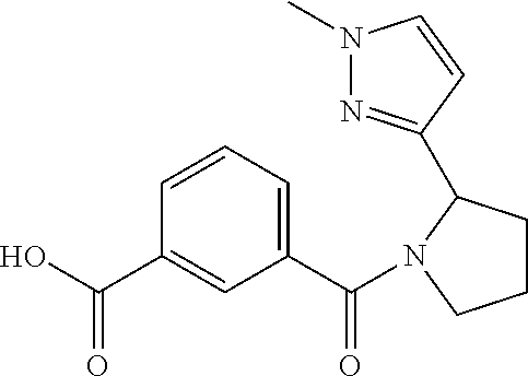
OC(C1=CC(C(=O)N2CCCC2C2=NN(C)C=C2)=CC=C1)=O
